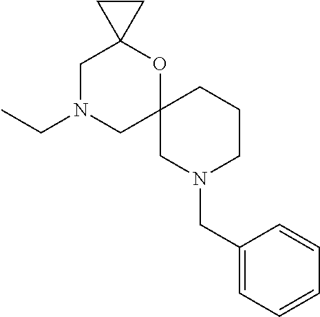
C1N(CC)CC2(OC13CC3)CN(CC1=CC=CC=C1)CCC2
